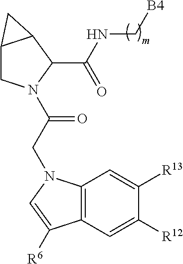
C12CN(C(CN3C4=C(C=C([R12])C([R13])=C4)C([R6])=C3)=O)C(C(NC[B4])=O)C1C2
